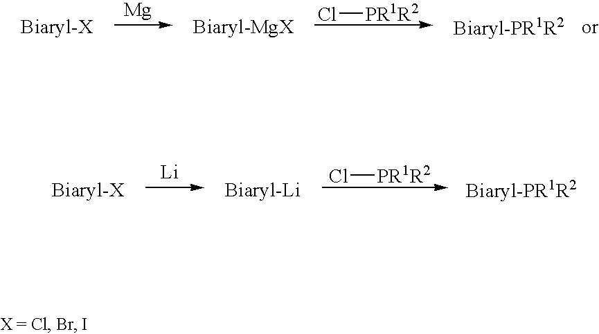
[Li].Cl[PR1R2].[Mg].Cl[PR1R2]
